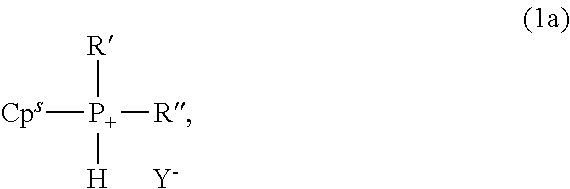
[P+]([R])([R])([Cps])[H].[Y]
